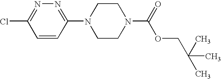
C1=CC(N2CCN(C(=O)OCC(C)(C)C)CC2)=NN=C1Cl
